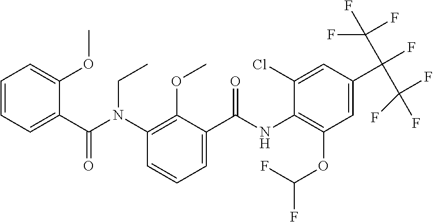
C1=CC=C(C(N(C2=C(OC)C(C(NC3=C(OC(F)F)C=C(C(F)(C(F)(F)F)C(F)(F)F)C=C3Cl)=O)=CC=C2)CC)=O)C(OC)=C1
